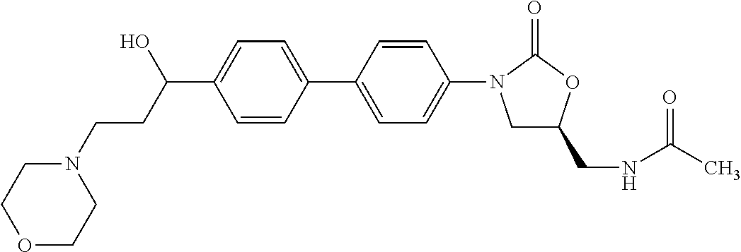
C1(C(CCN2CCOCC2)O)=CC=C(C2=CC=C(N3CC(CNC(C)=O)OC3=O)C=C2)C=C1
